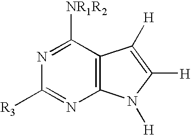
N1=C([NR1R2])C2=C(N=C1[R3])N([H])C([H])=C2[H]
